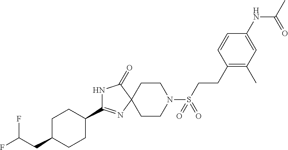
C1C(CC(F)F)CCC(C2=NC3(C(=O)N2)CCN(S(CCC2=C(C)C=C(NC(C)=O)C=C2)(=O)=O)CC3)C1
